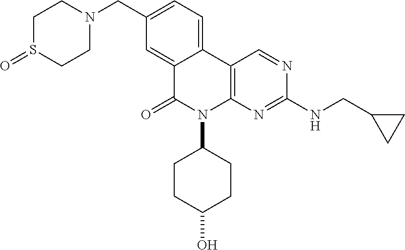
C12=CC=C(CN3CCS(=O)CC3)C=C1C(=O)N(C1CCC(O)CC1)C1=C2C=NC(NCC2CC2)=N1
